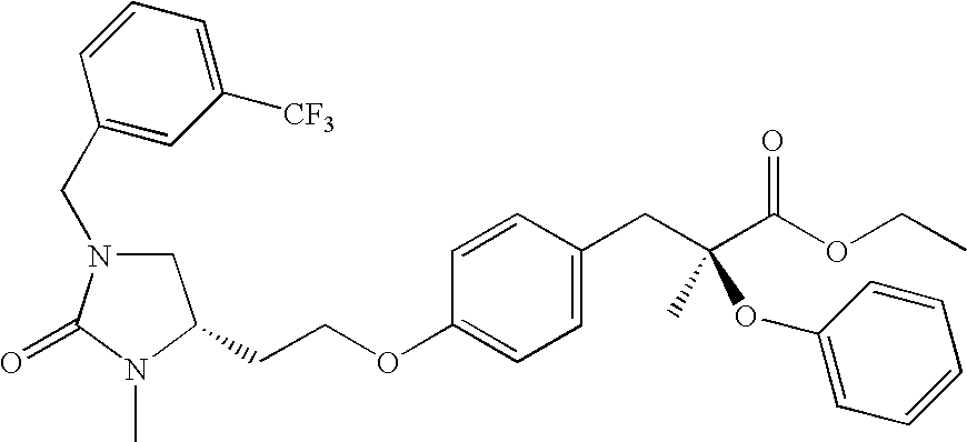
C1N(CC2=CC([CF3])=CC=C2)C(=O)N(C)C1CCOC1=CC=C(CC(C(OCC)=O)(C)OC2=CC=CC=C2)C=C1
